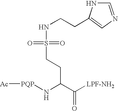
C1=NC=C(CCNS(=O)(=O)CCC(N[PQP][Ac])C([LPF-NH2])=O)N1
